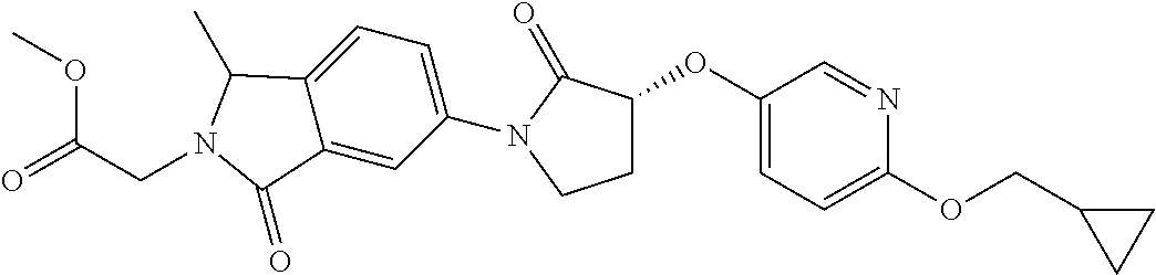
C1(OC2CCN(C3=CC=C4C(=C3)C(=O)N(CC(=O)OC)C4C)C2=O)=CC=C(OCC2CC2)N=C1
